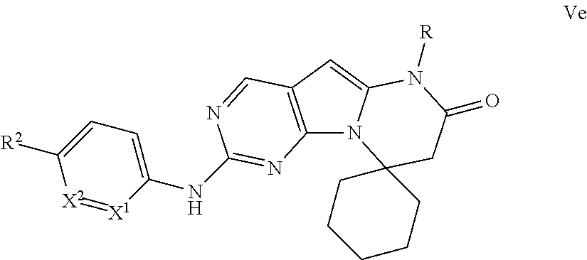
C12=C(C=C3N1C1(CC(=O)N3[R])CCCCC1)C=NC(NC1=CC=C([R2])[X2]=[X1]1)=N2
